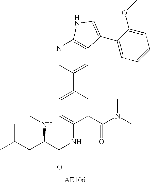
C1(C(N(C)C)=O)=CC(C2=CC3=C(N=C2)NC=C3C2=CC=CC=C2OC)=CC=C1NC(=O)C(CC(C)C)NC
